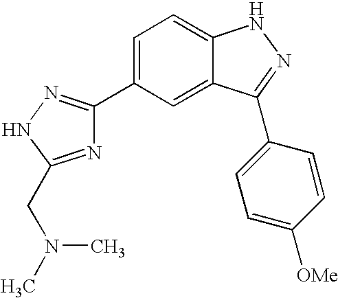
C1=C(C2=NNC(CN(C)C)=N2)C=C2C(=C1)NN=C2C1=CC=C([OMe])C=C1
